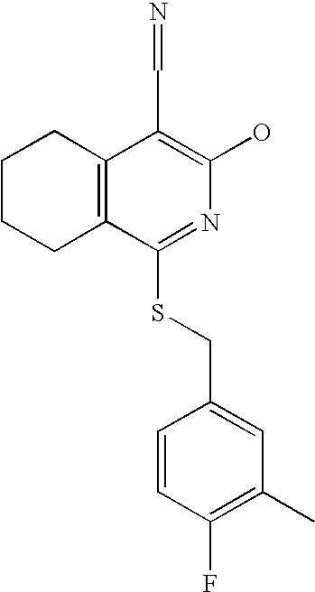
C1CCC2=C(C1)C(C=N)=C(O)N=C2SCC1=CC(C)=C(F)C=C1
